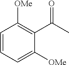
C1=CC=C([OMe])C(C(=O)C)=C1[OMe]
